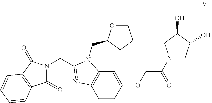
C1=CC(OCC(N2CC(O)C(O)C2)=O)=CC2=C1N=C(CN1C(=O)C3=C(C1=O)C=CC=C3)N2CC1OCCC1
